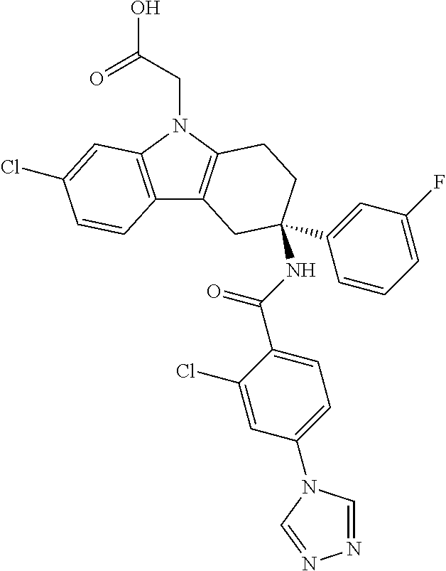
C12=C(N(CC(O)=O)C3=C1CC(C1=CC(F)=CC=C1)(NC(C1=CC=C(N4C=NN=C4)C=C1Cl)=O)CC3)C=C(Cl)C=C2
